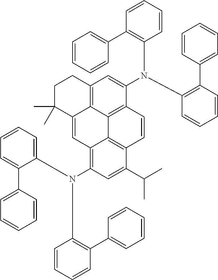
C1=CC=CC(N(C2=C(C3=CC=CC=C3)C=CC=C2)C2=CC3=C4C5=C2C=CC2=C5C(=C(N(C5=CC=CC=C5C5=CC=CC=C5)C5=C(C6=CC=CC=C6)C=CC=C5)C=C2C(C)C)C=C4C(C)(C)CC3)=C1C1=CC=CC=C1
